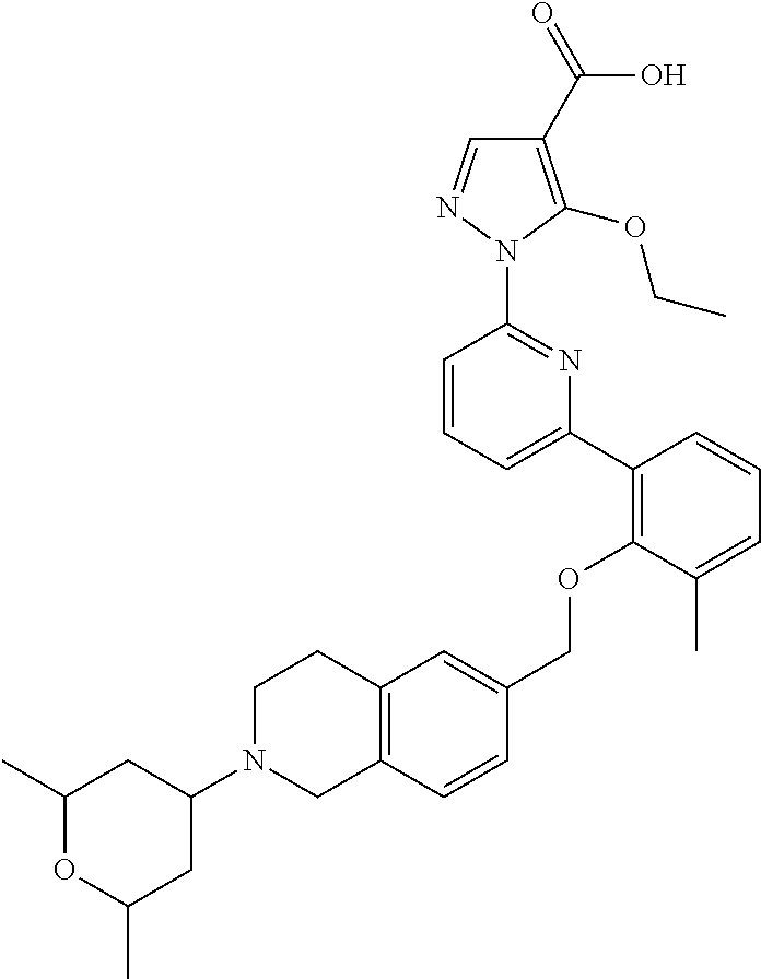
C1(C2=C(OCC3=CC4=C(C=C3)CN(C3CC(C)OC(C)C3)CC4)C(C)=CC=C2)=CC=CC(N2N=CC(C(=O)O)=C2OCC)=N1
